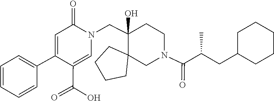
C1(C(O)=O)=CN(CC2(O)C3(CN(C(=O)C(CC4CCCCC4)C)CC2)CCCC3)C(=O)C=C1C1=CC=CC=C1
